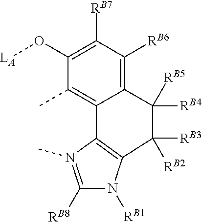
C1(O[LA])=C([RB7])C([RB6])=C2C([RB5])([RB4])C([RB3])([RB2])C3=C(C2=C1C)N(C)=C([RB8])N3[RB1]
